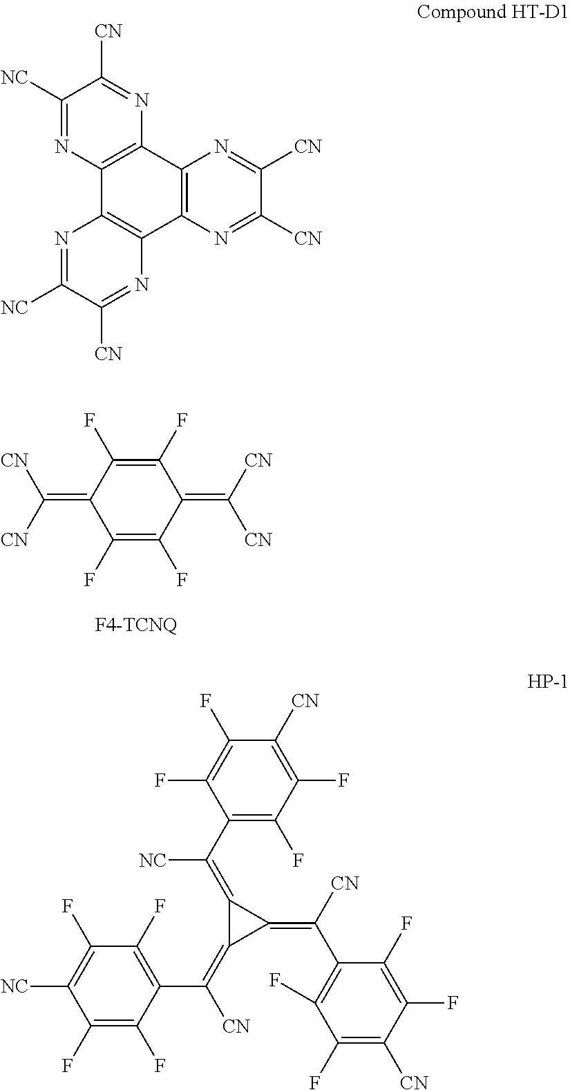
C1(F)=C(F)C(=C([CN])[CN])C(F)=C(F)C1=C([CN])[CN].C1([NC])=NC2=C(N=C1[CN])C1=C(C3=C2N=C([NC])C([CN])=N3)N=C([CN])C([CN])=N1.C1(C([NC])=C2C(=C(C3=C(F)C(F)=C([NC])C(F)=C3F)[CN])C2=C(C2=C(F)C(F)=C([CN])C(F)=C2F)[CN])=C(F)C(F)=C([CN])C(F)=C1F
